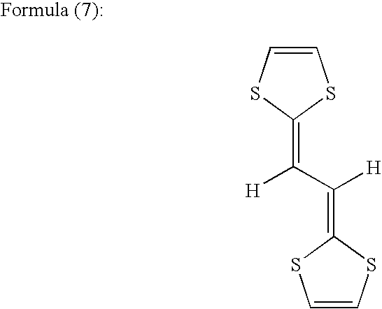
C1=CSC(=C(C(=C2SC=CS2)[H])[H])S1
